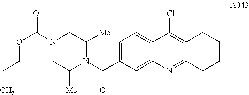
C1=C(C(N2C([Me])CN(C(=O)OCCC)CC2[Me])=O)C=C2C(=C1)C(Cl)=C1C(=N2)CCCC1
